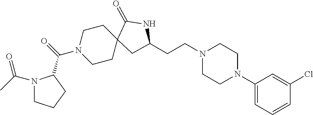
C1(N2CCN(CCC3CC4(CCN(C(=O)C5N(C(C)=O)CCC5)CC4)C(=O)N3)CC2)=CC=CC(Cl)=C1
